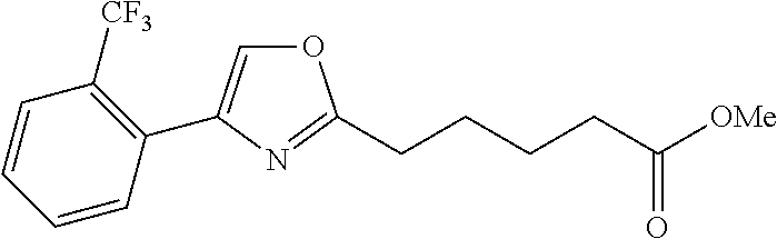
O1C=C(C2=C([CF3])C=CC=C2)N=C1CCCCC([OMe])=O
